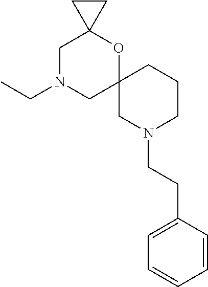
CCN1CC2(OC3(C1)CC3)CN(CCC1=CC=CC=C1)CCC2
